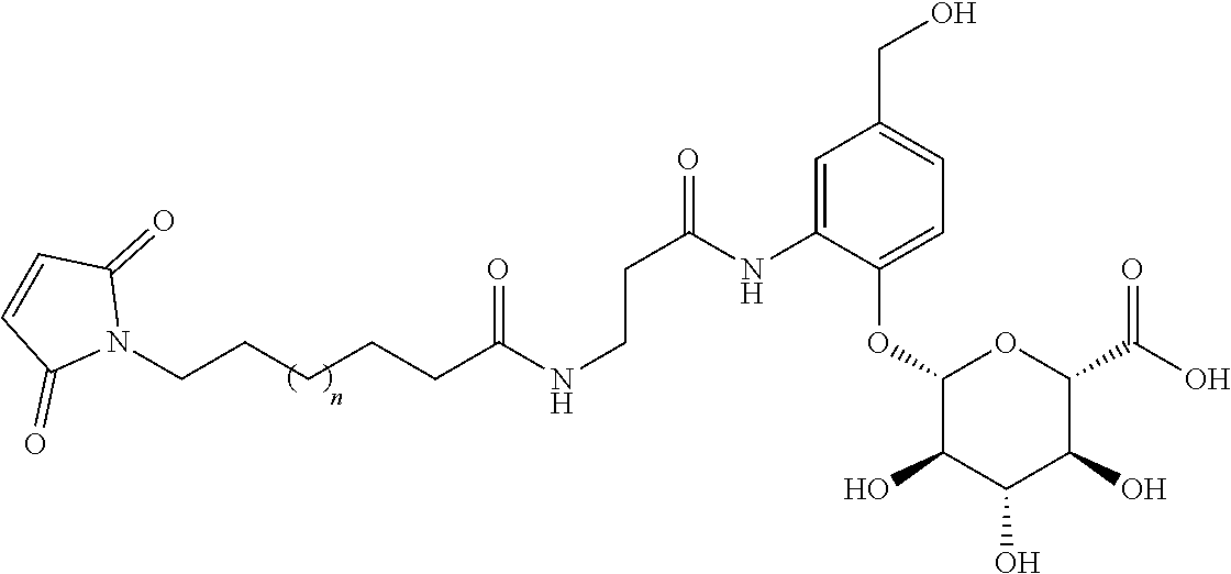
N1(CCCCCC(NCCC(NC2=CC(CO)=CC=C2OC2C(O)C(O)C(O)C(C(O)=O)O2)=O)=O)C(=O)C=CC1=O
